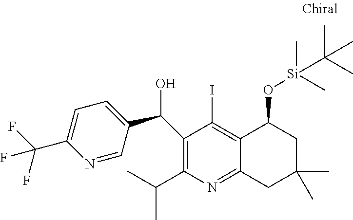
C1(C(O)C2=CC=C(C(F)(F)F)N=C2)=C(C(C)C)N=C2C(=C1I)C(O[Si](C(C)(C)C)(C)C)CC(C)(C)C2
